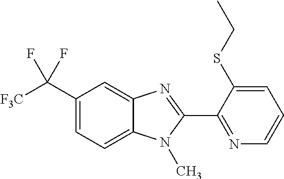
C1(C([F3C])(F)F)=CC=C2C(=C1)N=C(C1=NC=CC=C1SCC)N2C
